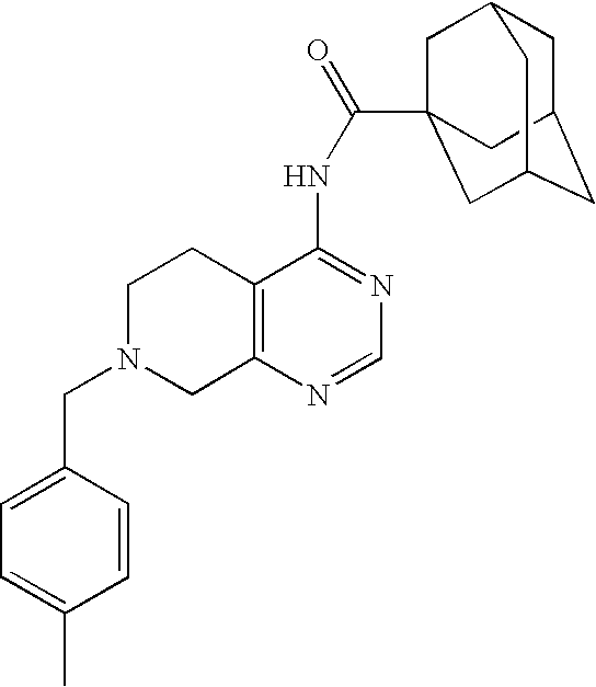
C1N(CC2=CC=C(C)C=C2)CC2=C(C1)C(NC(=O)C13CC4CC(CC(C1)C4)C3)=NC=N2
